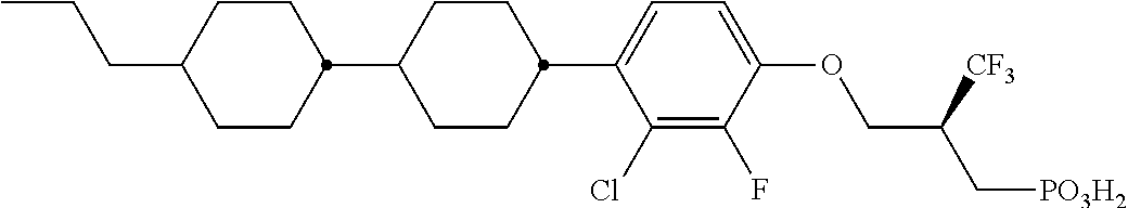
CCCC1CCC(C2CCC(C3=CC=C(OCC(C[PO3H2])[CF3])C(F)=C3Cl)CC2)CC1
